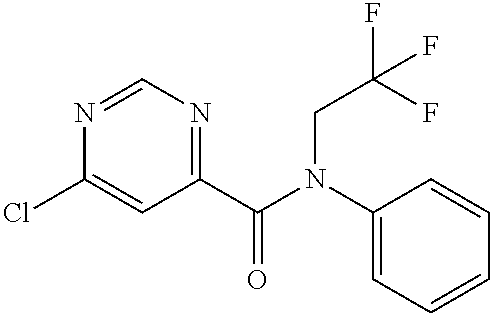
N1=CN=C(C(=O)N(C2=CC=CC=C2)CC(F)(F)F)C=C1Cl
